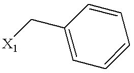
C1=C(C[X1])C=CC=C1
